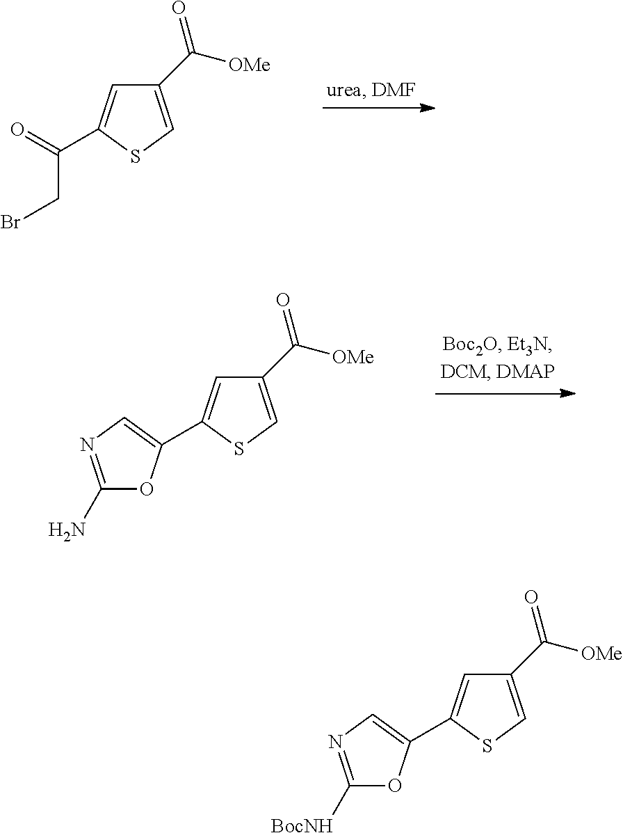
C(C1=CC(C([OMe])=O)=CS1)(=O)CBr.C1(N)=NC=C(C2=CC(C([OMe])=O)=CS2)O1.C1([BocNH])=NC=C(C2=CC(C([OMe])=O)=CS2)O1
